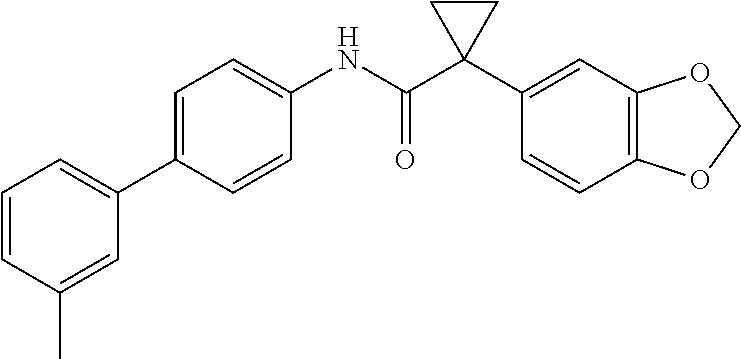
C1(C2=CC=CC(C)=C2)=CC=C(NC(C2(C3=CC4=C(C=C3)OCO4)CC2)=O)C=C1
